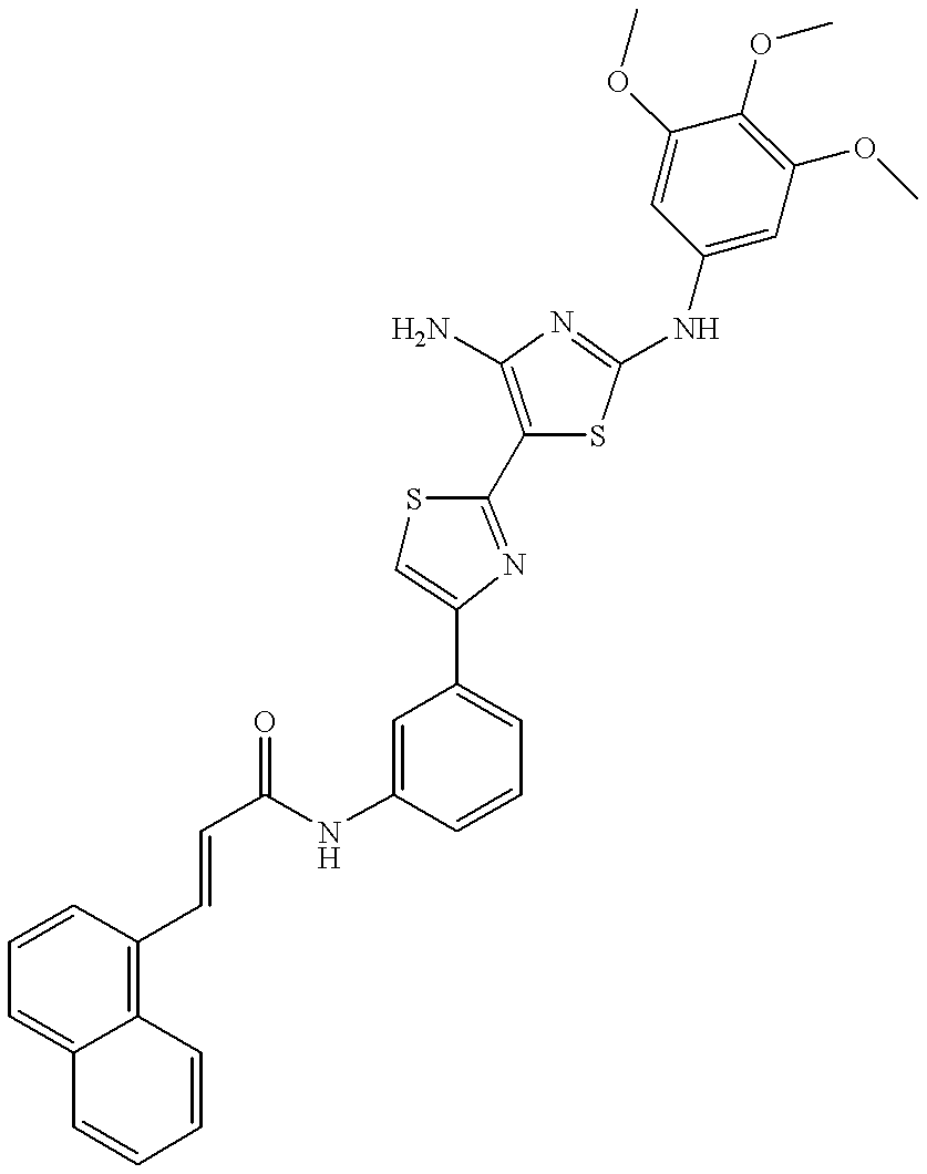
C(NC1=CC(C2=CSC(C3=C(N)N=C(NC4=CC(OC)=C(OC)C(OC)=C4)S3)=N2)=CC=C1)(=O)C=CC1=C2C(=CC=C1)C=CC=C2
